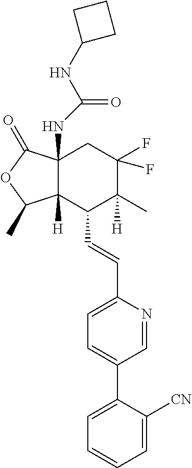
C1=C([CN])C(C2=CC=C(C=CC3C4([H])C(NC(=O)NC5CCC5)(CC(F)(F)C3(C)[H])C(=O)OC4C)N=C2)=CC=C1
